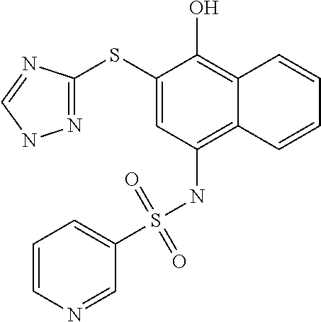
C1(SC2=NNC=N2)=CC(NS(C2=CC=CN=C2)(=O)=O)=C2C(=C1O)C=CC=C2
